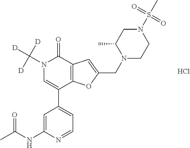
C1=C(NC(C)=O)N=CC=C1C1=CN(C([D])([D])[D])C(=O)C2=C1OC(CN1CCN(S(C)(=O)=O)CC1C)=C2.Cl
